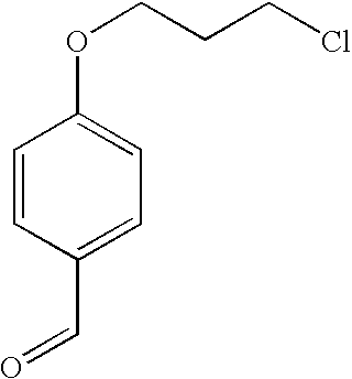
C1=CC(C=O)=CC=C1OCCCCl
